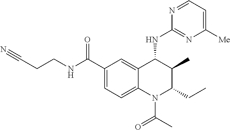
C1(C(NCCC#N)=O)=CC=C2C(=C1)C(NC1=NC([Me])=CC=N1)C(C)C(CC)N2C(C)=O
